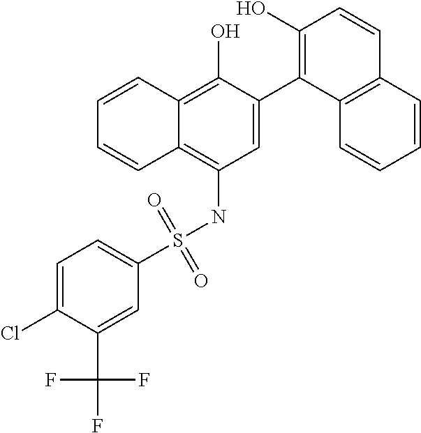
C1=C(C2=C(O)C=CC3=C2C=CC=C3)C(O)=C2C(=C1NS(C1=CC=C(Cl)C(C(F)(F)F)=C1)(=O)=O)C=CC=C2
